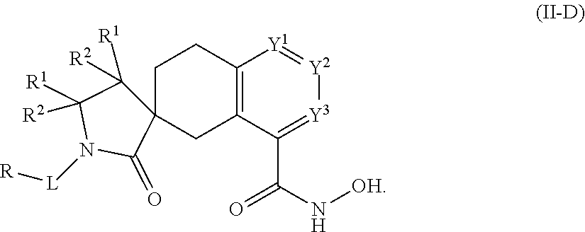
C12=C(C(C(N[OH])=O)=[Y3][Y2]=[Y1]1)CC1(CC2)C([R1])([R2])C([R1])([R2])N([L][R])C1=O
